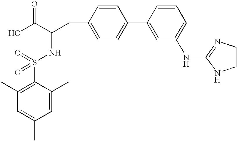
C1(CC(C(O)=O)NS(=O)(=O)C2=C(C)C=C(C)C=C2C)=CC=C(C2=CC(NC3=NCCN3)=CC=C2)C=C1
